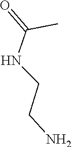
N(CCN)C(=O)C
